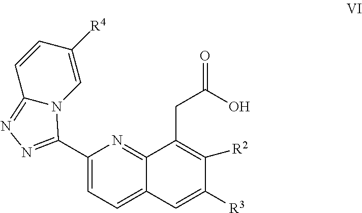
C1(C2=NN=C3N2C=C([R4])C=C3)=CC=C2C(=N1)C(CC(=O)O)=C([R2])C([R3])=C2
